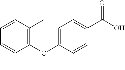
C1=C(OC2=C(C)C=CC=C2C)C=CC(C(O)=O)=C1
